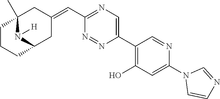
C12(C)N([H])C(CC(=CC3=NC=C(C4=C(O)C=C(N5C=CN=C5)N=C4)N=N3)C1)CCC2
